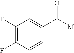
C1(F)=C(F)C=CC(C([M])=O)=C1
